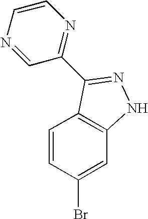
C1=CC(Br)=CC2=C1C(C1=NC=CN=C1)=NN2
